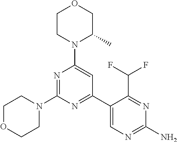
N1=C(N2CCOCC2)N=C(C2=CN=C(N)N=C2C(F)F)C=C1N1C(C)COCC1
